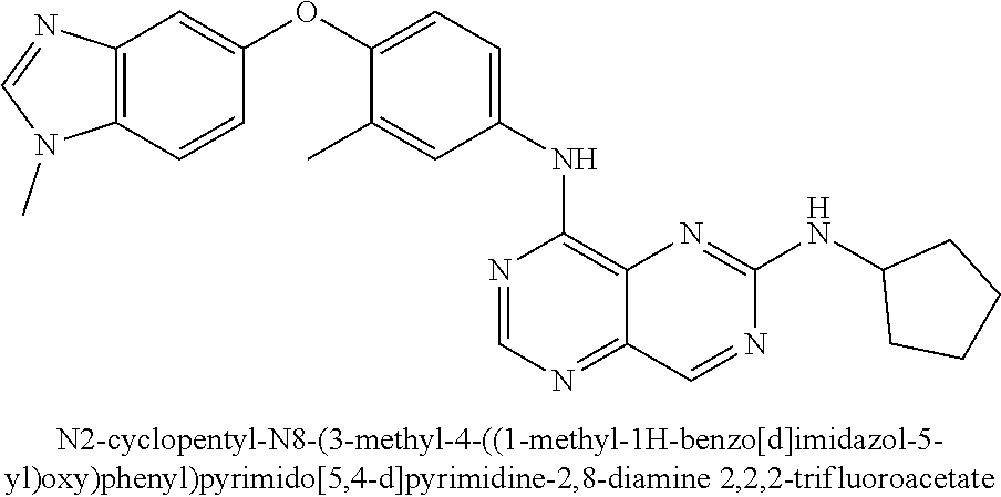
C1(OC2=CC=C(NC3=C4C(=NC=N3)C=NC(NC3CCCC3)=N4)C=C2C)=CC2=C(C=C1)N(C)C=N2
